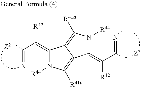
C(C(=C1N([R44])C([R41b])=C2C1=C([R41a])N([R44])C2=C([R42])C=N)[R42])=N
